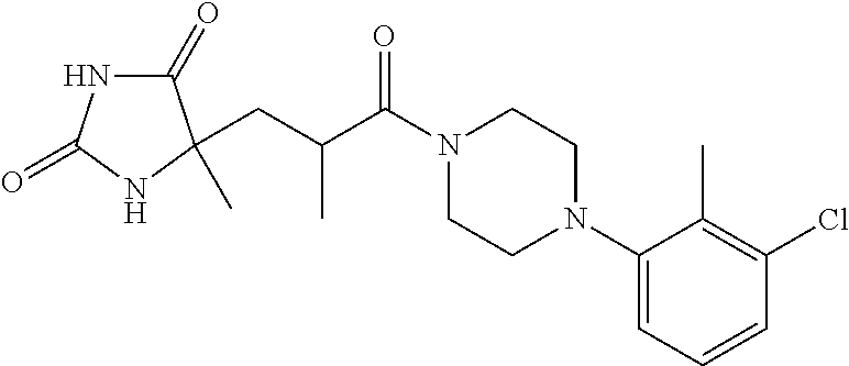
C1(=O)NC(=O)NC1(CC(C(N1CCN(C2=CC=CC(Cl)=C2C)CC1)=O)C)C
